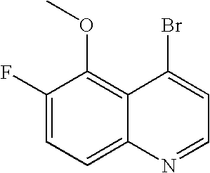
C1(F)=CC=C2C(=C1OC)C(Br)=CC=N2
